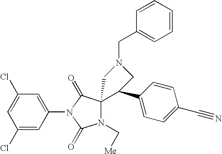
C1(Cl)=CC(Cl)=CC(N2C(=O)N(C[Me])C3(C2=O)C(C2=CC=C(C#N)C=C2)CN(CC2=CC=CC=C2)C3)=C1
